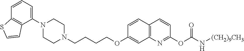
C1N(C2=CC=CC3=C2C=CS3)CCN(CCCCOC2=CC3=C(C=C2)C=CC(OC(N[(CH2)9CH3])=O)=N3)C1
